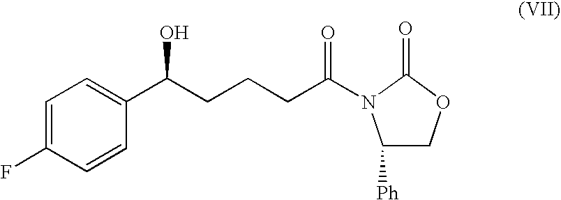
C1=C(F)C=CC(C(CCCC(=O)N2C([Ph])COC2=O)O)=C1
